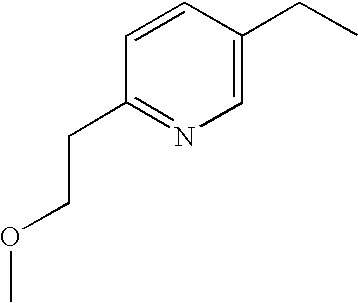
C1=C(CC)C=CC(CCOC)=N1
